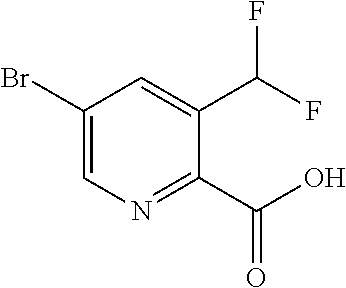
C1(Br)=CN=C(C(O)=O)C(C(F)F)=C1
